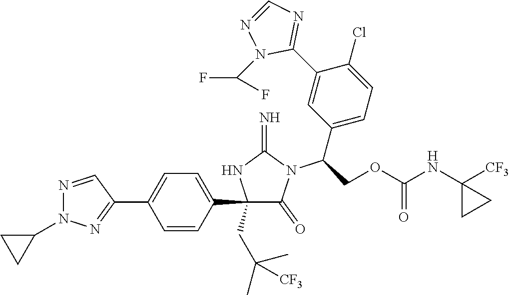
C1(C2=CC=C(C3=NN(C4CC4)N=C3)C=C2)(CC(C)(C)[CF3])C(=O)N(C(C2=CC=C(Cl)C(C3=NC=NN3C(F)F)=C2)COC(NC2([CF3])CC2)=O)C(=N)N1
